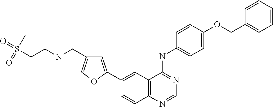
C1(C2=CC(CNCCS(=O)(C)=O)=CO2)=CC2=C(C=C1)N=CN=C2NC1=CC=C(OCC2=CC=CC=C2)C=C1
